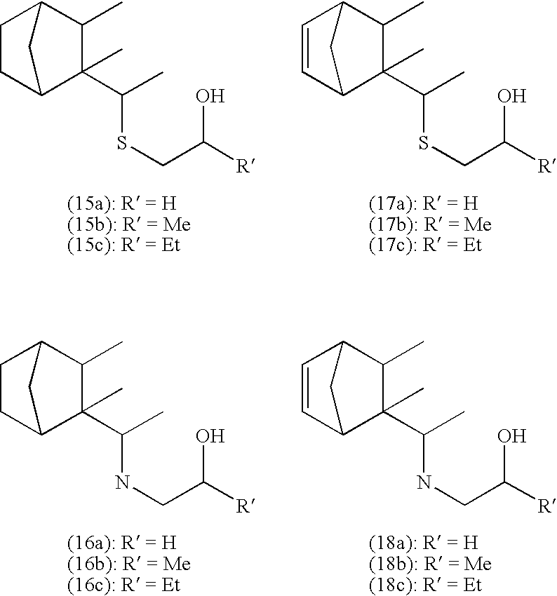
C1CC2C(C)(C(C)SCC([R])O)C(C)C1C2.C1=CC2C(C)(C(C)SCC([R])O)C(C)C1C2.C1CC2C(C)(C(C)NCC([R])O)C(C)C1C2.C1=CC2C(C)(C(C)NCC([R])O)C(C)C1C2
